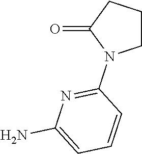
C1CCC(=O)N1C1=NC(N)=CC=C1
